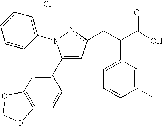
C1(C2=CC3=C(C=C2)OCO3)=CC(CC(C(O)=O)C2=CC=CC(C)=C2)=NN1C1=C(Cl)C=CC=C1
